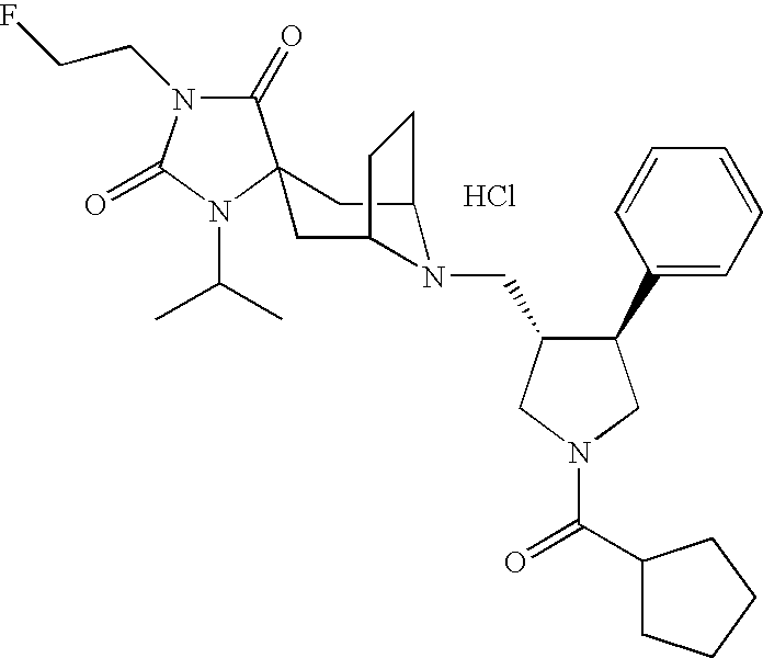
Cl.C1(=O)N(CCF)C(=O)N(C(C)C)C12CC1N(CC3C(C4=CC=CC=C4)CN(C(=O)C4CCCC4)C3)C(C2)CC1
